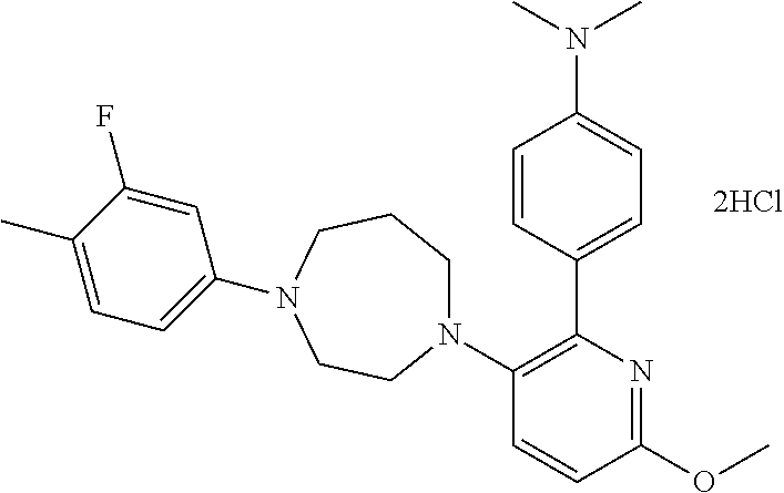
C1CCN(C2=CC=C(C)C(F)=C2)CCN1C1=C(C2=CC=C(N(C)C)C=C2)N=C(OC)C=C1
